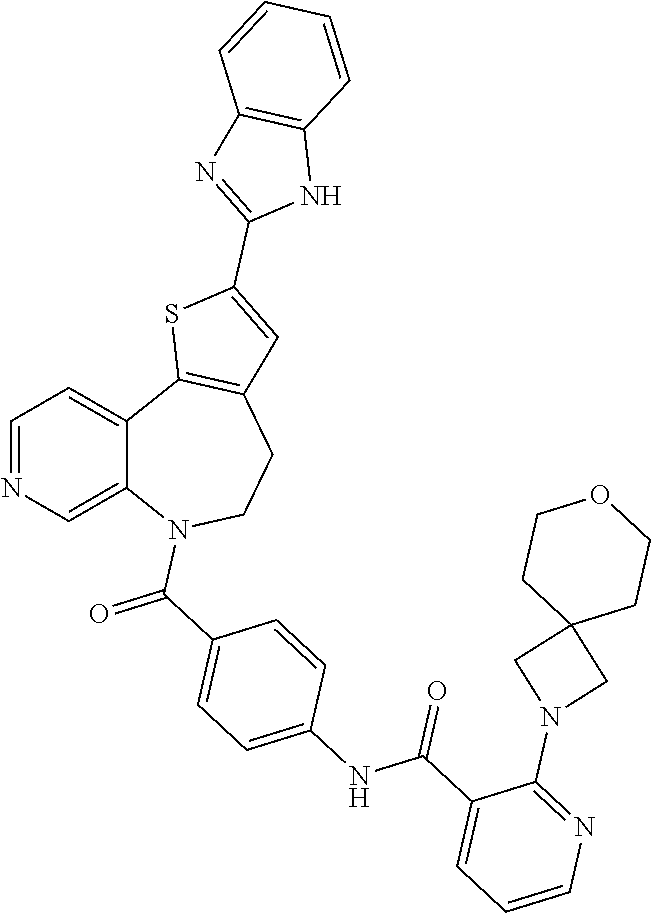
C1=NC=C2C(=C1)C1=C(CCN2C(=O)C2=CC=C(NC(=O)C3=CC=CN=C3N3CC4(C3)CCOCC4)C=C2)C=C(C2=NC3=C(N2)C=CC=C3)S1
